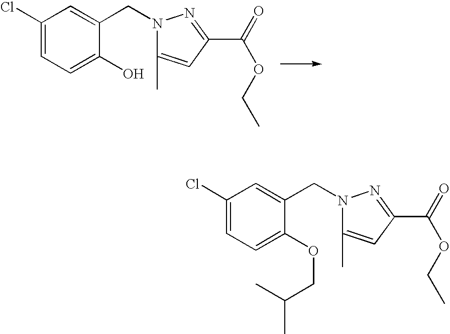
C1(Cl)=CC=C(O)C(CN2C(C)=CC(C(OCC)=O)=N2)=C1.C1(Cl)=CC=C(OCC(C)C)C(CN2C(C)=CC(C(OCC)=O)=N2)=C1
